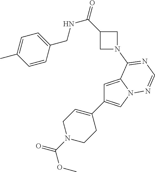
C1(C2=CN3C(=C2)C(N2CC(C(=O)NCC4=CC=C(C)C=C4)C2)=NC=N3)=CCN(C(=O)OC)CC1
